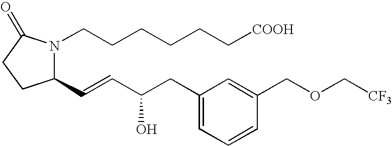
C1(C=CC(CC2=CC=CC(COC[CF3])=C2)O)N(CCCCCC[COOH])C(=O)CC1
